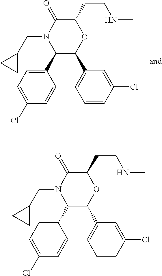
C1(C2=CC=C(Cl)C=C2)C(C2=CC=CC(Cl)=C2)OC(CCNC)C(=O)N1CC1CC1.C1(C2=CC=C(Cl)C=C2)C(C2=CC=CC(Cl)=C2)OC(CCNC)C(=O)N1CC1CC1
